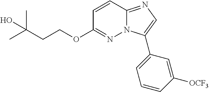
C(C(C)(C)O)COC1=NN2C(=NC=C2C2=CC=CC([OCF3])=C2)C=C1
